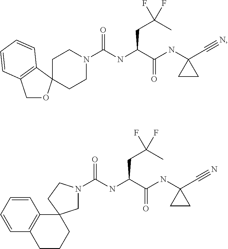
C1CN(C(NC(C(NC2(C#N)CC2)=O)CC(C)(F)F)=O)CCC12OCC1=C2C=CC=C1.C1N(C(NC(C(NC2(C#N)CC2)=O)CC(C)(F)F)=O)CCC12C1=C(C=CC=C1)CCC2
